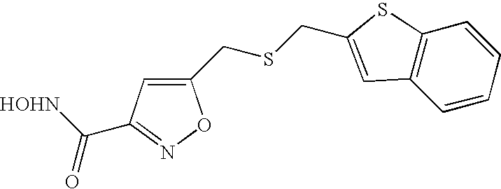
C1(CSCC2=CC3=C(C=CC=C3)S2)=CC(C([HOHN])=O)=NO1
